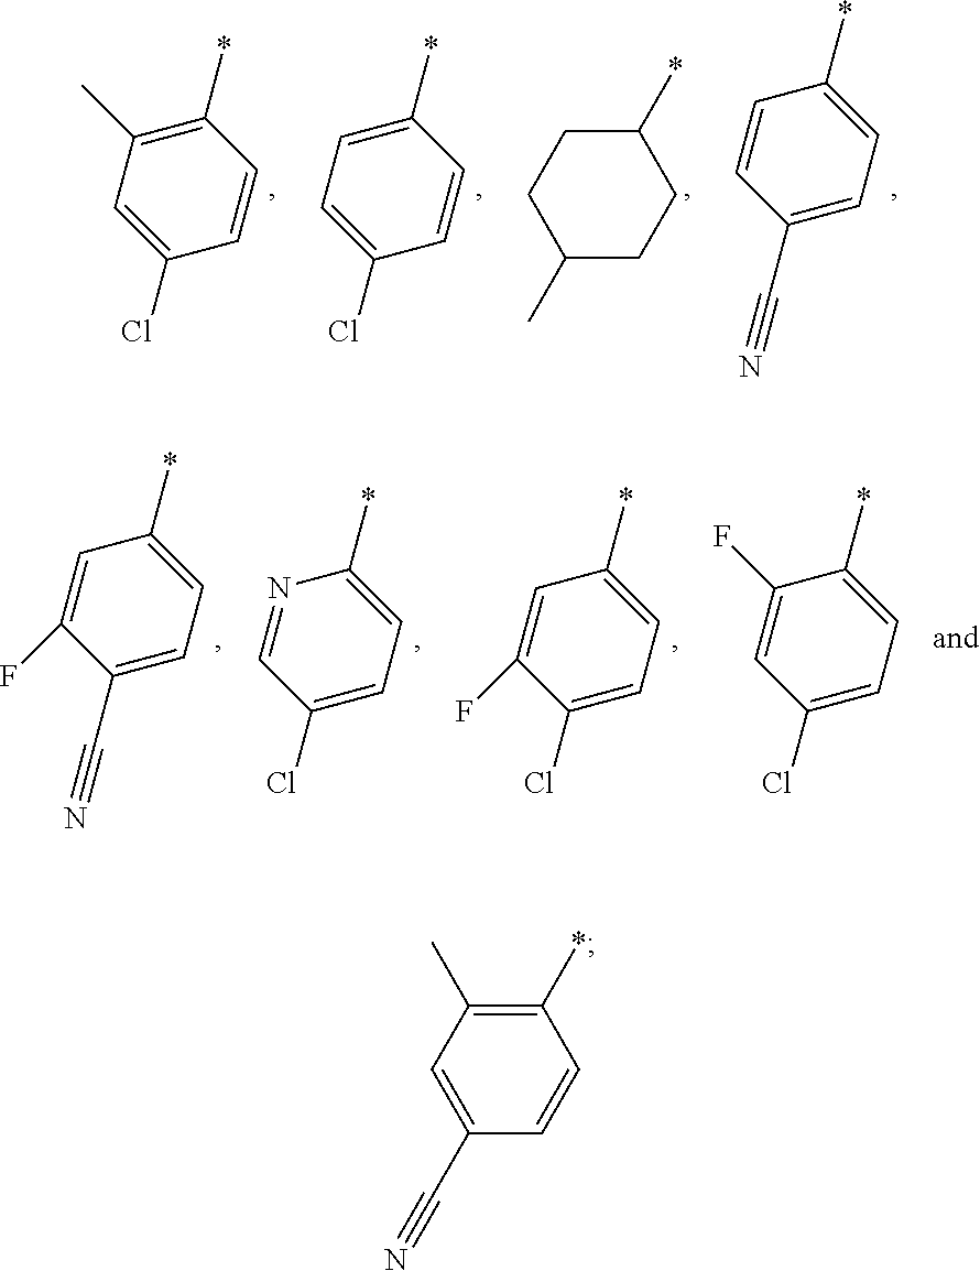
C1(*)=CC=C(C#N)C=C1.C1(C)CCC(*)CC1.C1(*)=CC=C(Cl)C=C1.C1(*)=C(C)C=C(Cl)C=C1.C1(*)=C(C)C=C(C#N)C=C1.C1(*)=CC=C(C#N)C(F)=C1.C1(*)=CC=C(Cl)C=N1.C1(*)=CC=C(Cl)C(F)=C1.C1(*)=CC=C(Cl)C=C1F
